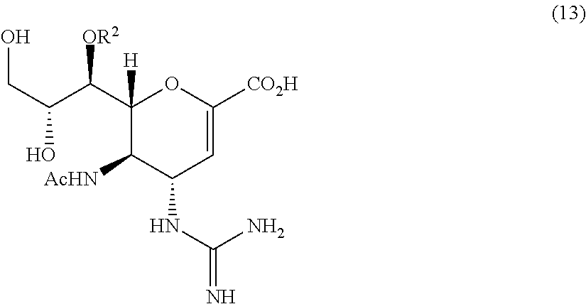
OCC(C([OR2])C1([H])C([AcHN])C(NC(N)=N)C=C([CO2H])O1)O
